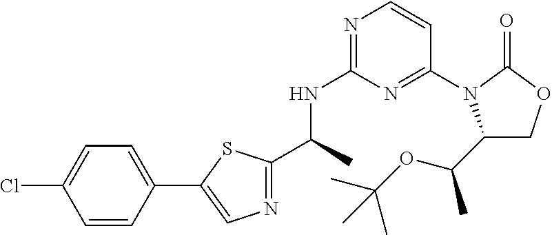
C(C)(NC1=NC=CC(N2C(C(OC(C)(C)C)C)COC2=O)=N1)C1=NC=C(C2=CC=C(Cl)C=C2)S1
